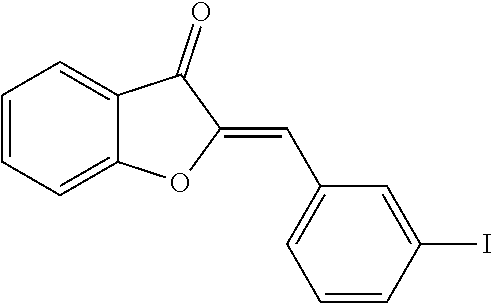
C1=CC=C2C(=C1)C(=O)C(=CC1=CC=CC(I)=C1)O2
